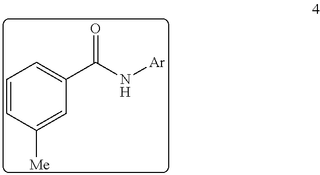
C1=CC([Me])=CC(C(N[Ar])=O)=C1
